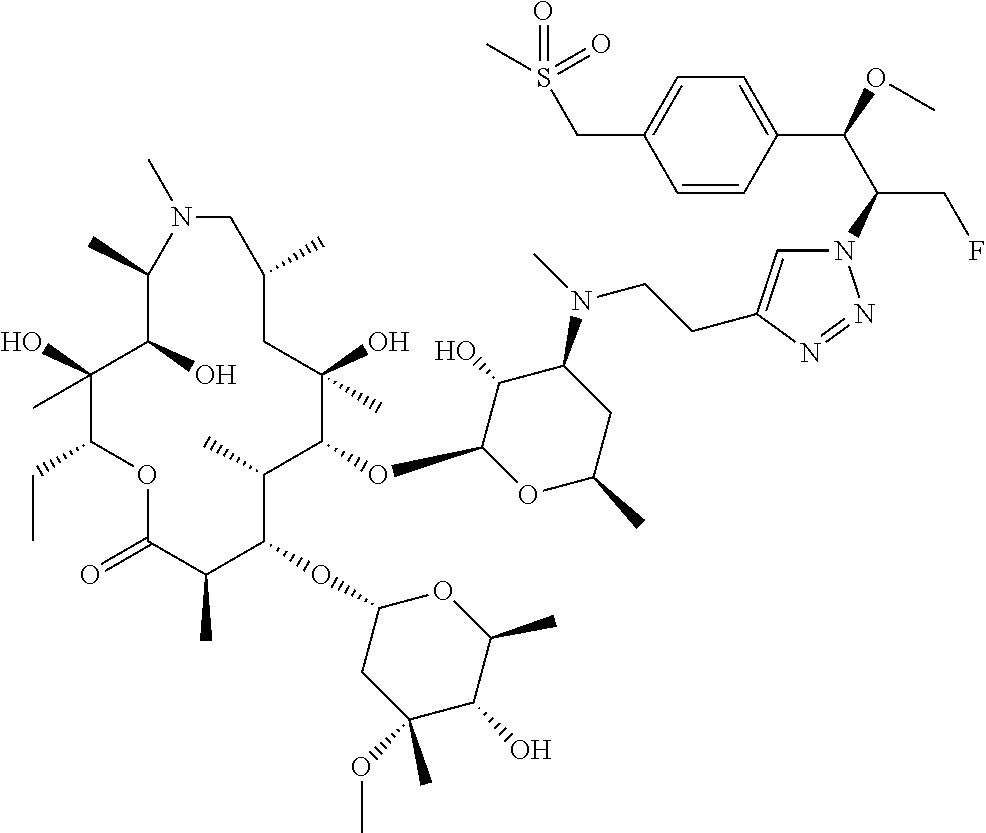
C1(O)(C)C(CC)OC(=O)C(C)C(OC2CC(OC)(C)C(O)C(C)O2)C(C)C(OC2OC(C)CC(N(C)CCC3=CN(C(C(OC)C4=CC=C(CS(C)(=O)=O)C=C4)CF)N=N3)C2O)C(O)(C)CC(C)CN(C)C(C)C1O
